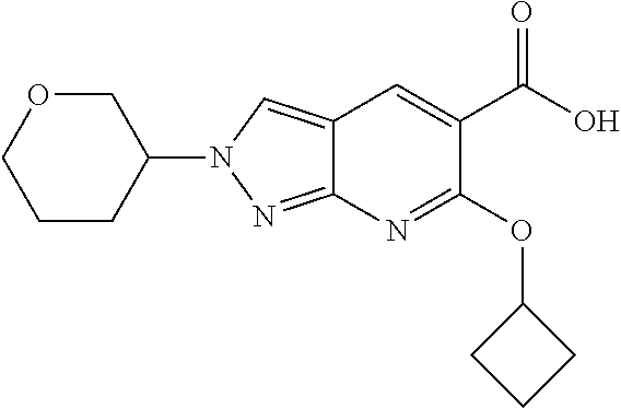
C1CC(N2N=C3C(=C2)C=C(C(O)=O)C(OC2CCC2)=N3)COC1
